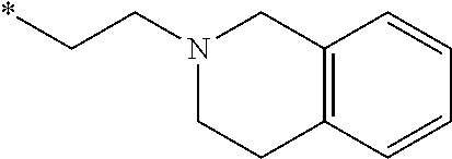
C12=C(C=CC=C1)CCN(CC*)C2
